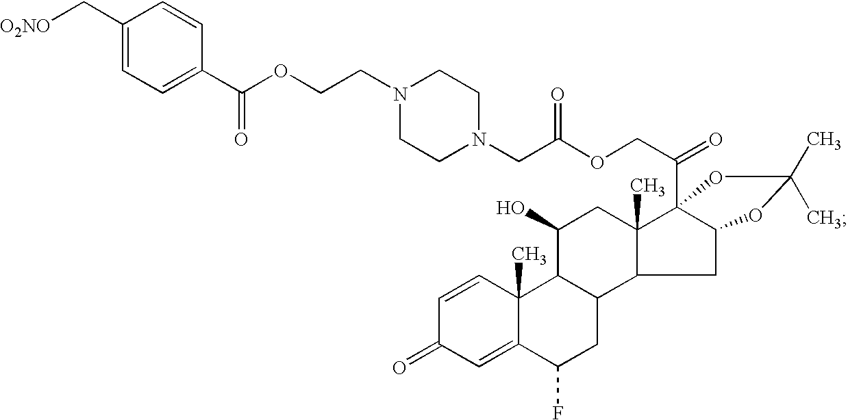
C1=CC2(C)C(=CC1=O)C(F)CC1C2C(O)CC2(C)C1CC1C2(C(COC(CN2CCN(CCOC(C3=CC=C(C[O2NO])C=C3)=O)CC2)=O)=O)OC(C)(C)O1
